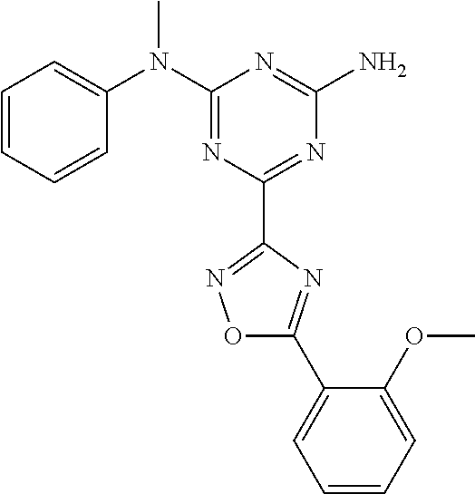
C1=CC=CC(N(C2=NC(C3=NOC(C4=CC=CC=C4OC)=N3)=NC(N)=N2)C)=C1
